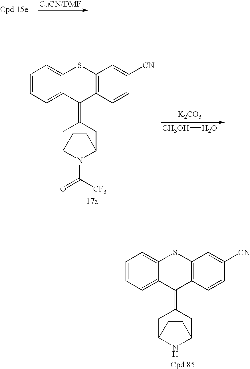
C1=CC=C2C(=C1)SC1=C(C2=C2CC3NC(C2)CC3)C=CC([CN])=C1.C1=CC=C2C(=C1)SC1=C(C2=C2CC3N(C(=O)[CF3])C(C2)CC3)C=CC([CN])=C1.[K2CO3].[CH3OH]O
